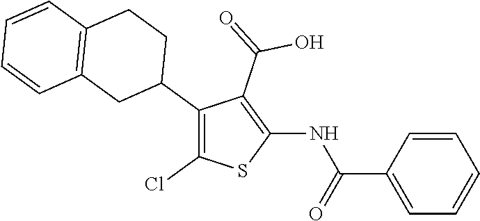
C1(C2CCC3=C(C2)C=CC=C3)=C(Cl)SC(NC(C2=CC=CC=C2)=O)=C1C(=O)O
